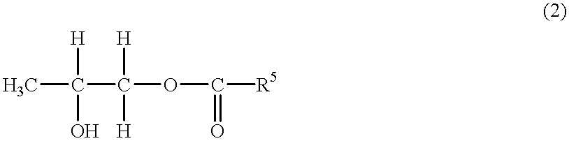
CC(C(OC([R5])=O)([H])[H])([H])O
